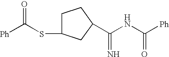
C1C(SC([Ph])=O)CC(C(NC([Ph])=O)=N)C1
